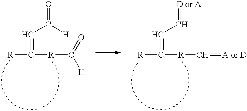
[R]C([R]C([H])=O)=CC(=O)[H].[R]C([R]C=[A or D])=CC=[D or A]
